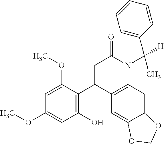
O=C(CC(C1=C(O)C=C(OC)C=C1OC)C1=CC=C2C(=C1)OCO2)NC(C1=CC=CC=C1)([H])C
